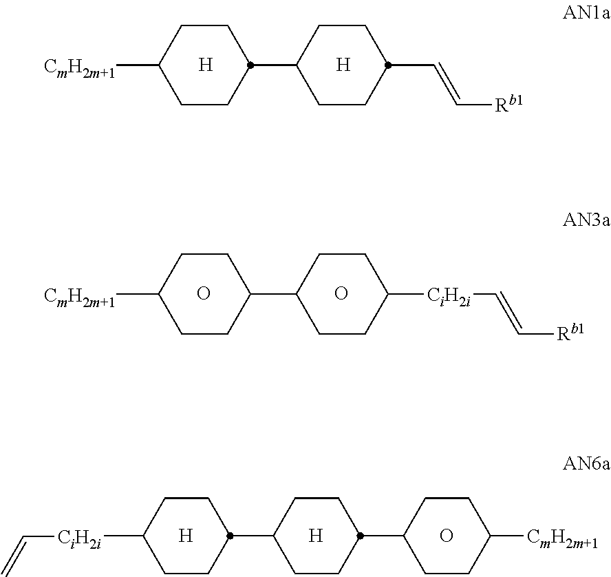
C1([CmH2m+1])CCC(C2CCC(C=C[Rb1])CC2)CC1.[H].[H].C1([CmH2m+1])CCC(C2CCC([CiH2i]C=C[Rb1])CC2)CC1.O.O.[CiH2i](C1CCC(C2CCC(C3CCC([CmH2m+1])CC3)CC2)CC1)C=C.[H].[H].O
